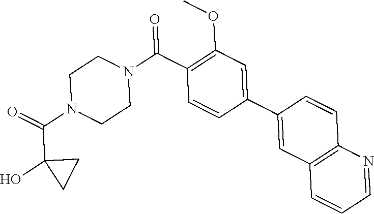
O=C(N1CCN(C(=O)C2=C(OC)C=C(C3=CC4=C(C=C3)N=CC=C4)C=C2)CC1)C1(O)CC1
